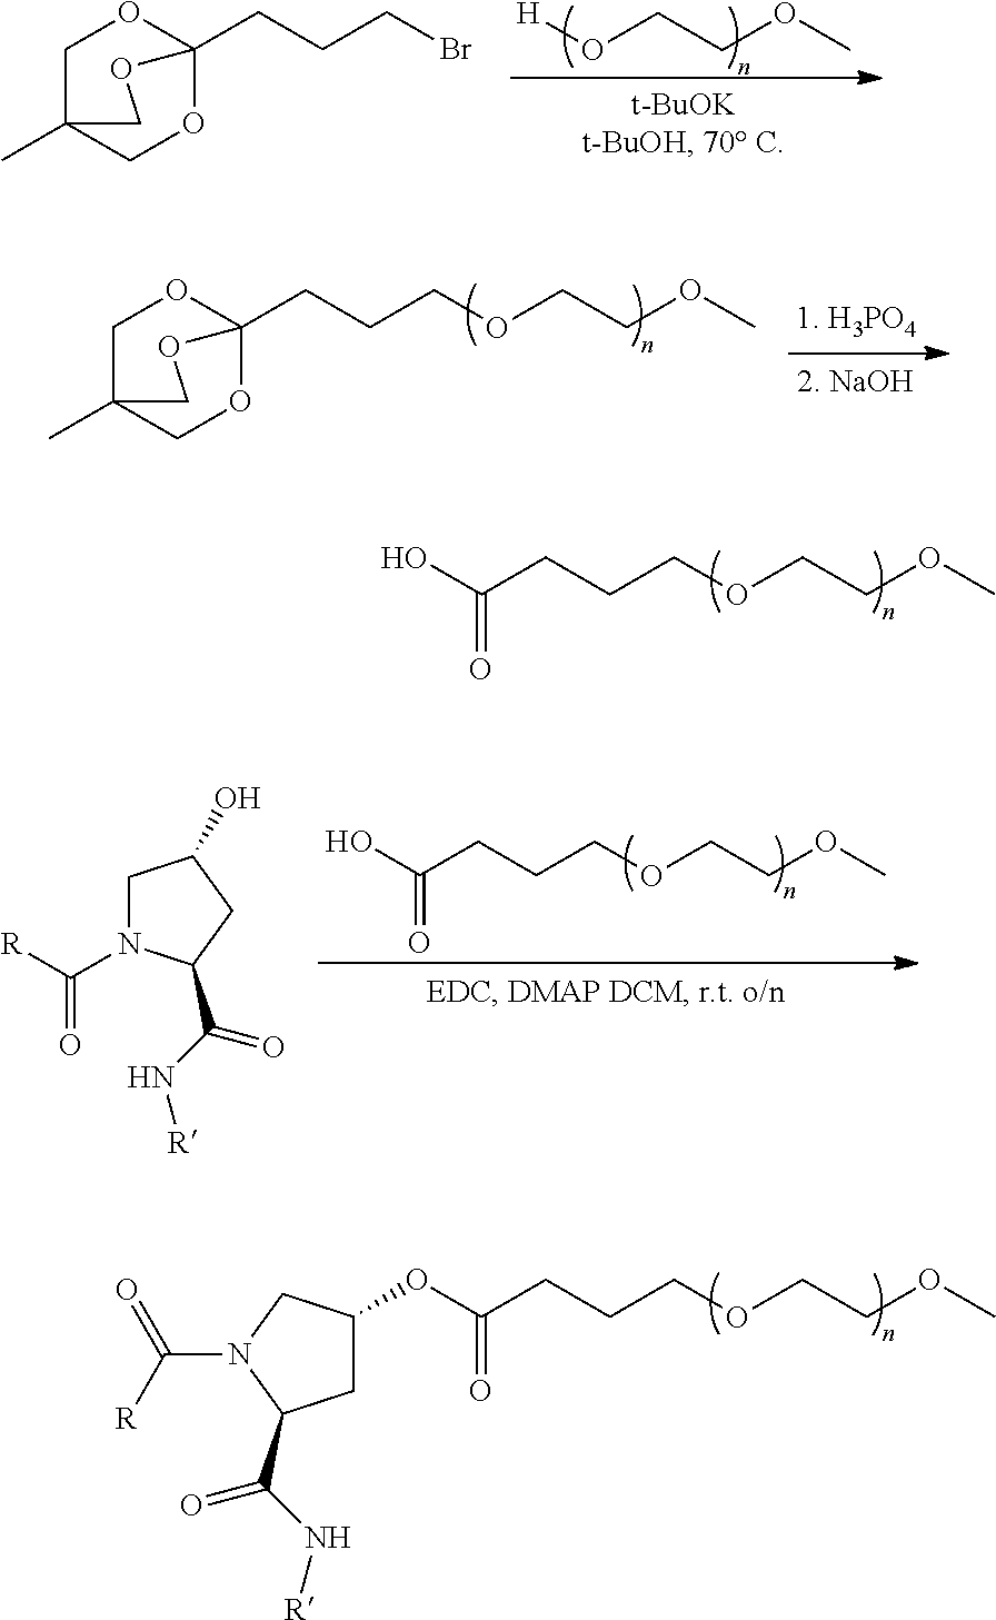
C12(CCCBr)OCC(C)(CO1)CO2.O(CCOC)[H].C(CCOCCOC)C12OCC(C)(CO1)CO2.C(CCCOCCOC)(O)=O.C(CCCOCCOC)(O)=O.C1N(C([R])=O)C(C(N[R])=O)CC1O.O(C(CCCOCCOC)=O)C1CC(C(N[R])=O)N(C(=O)[R])C1
